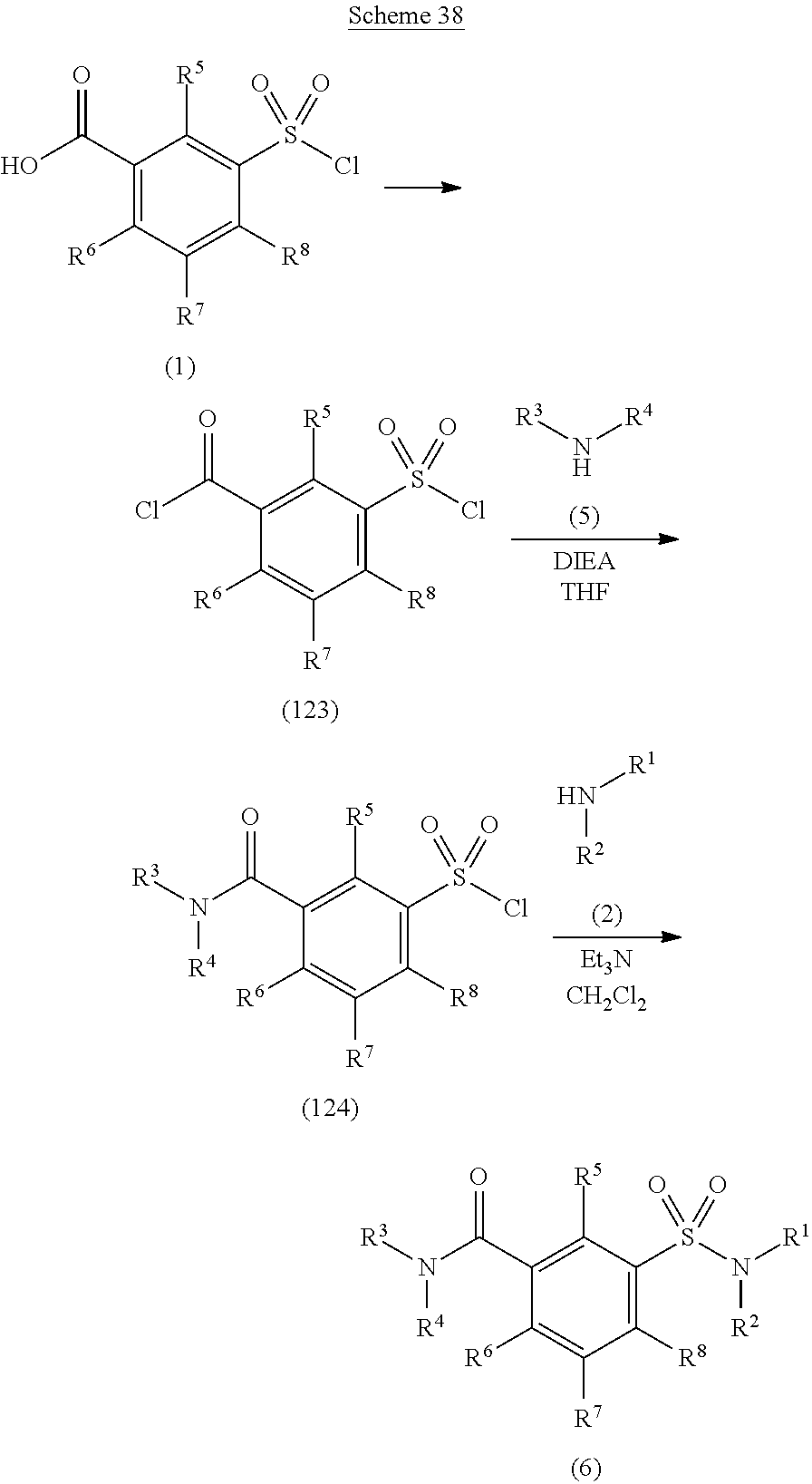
C1([R5])=C(C(=O)N([R3])[R4])C([R6])=C([R7])C([R8])=C1S(N([R1])[R2])(=O)=O.C1([R5])=C(S(Cl)(=O)=O)C([R8])=C([R7])C([R6])=C1C(=O)O.C1([R5])=C(C(=O)Cl)C([R6])=C([R7])C([R8])=C1S(Cl)(=O)=O.[R3]N[R4].C1([R5])=C(C(=O)N([R3])[R4])C([R6])=C([R7])C([R8])=C1S(Cl)(=O)=O.N([R1])[R2]
